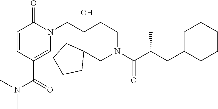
N1(CC2(O)C3(CN(C(=O)C(C)CC4CCCCC4)CC2)CCCC3)C(=O)C=CC(C(N(C)C)=O)=C1
